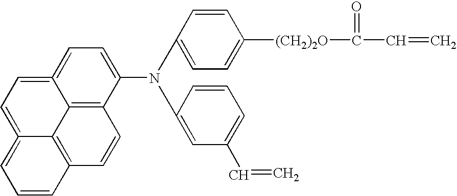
C12=CC=C(N(C3=CC=C([(CH2)2O]C(C=C)=O)C=C3)C3=CC(C=C)=CC=C3)C3=C1C1=C(C=C3)C=CC=C1=CC=2
